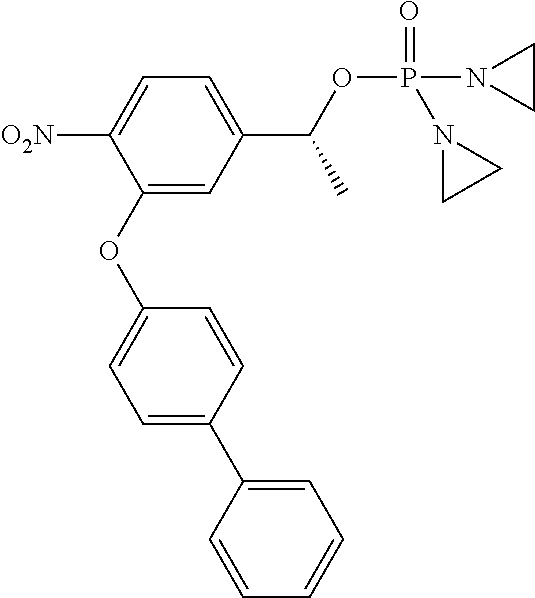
O(P(=O)(N1CC1)N1CC1)C(C1=CC=C([O2N])C(OC2=CC=C(C3=CC=CC=C3)C=C2)=C1)C
